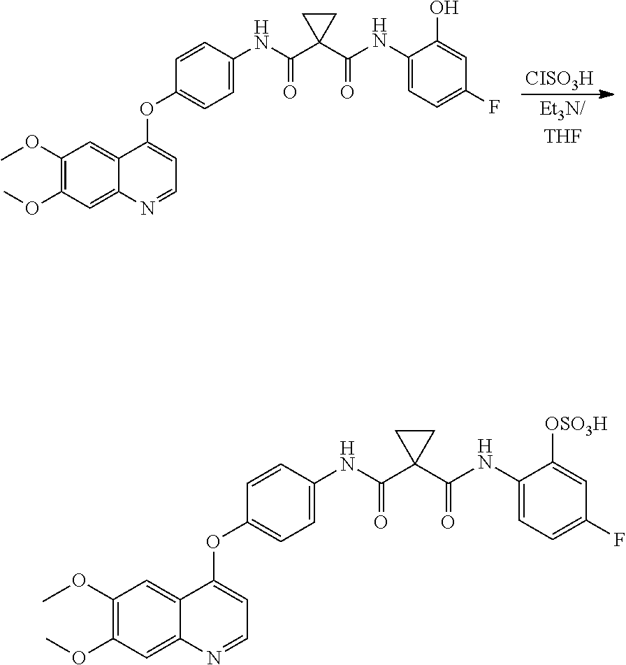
C1=CC(NC(C2(C(=O)NC3=CC=C(F)C=C3[OSO3H])CC2)=O)=CC=C1OC1=CC=NC2=CC(OC)=C(OC)C=C21.C1=CC(NC(C2(C(=O)NC3=CC=C(F)C=C3O)CC2)=O)=CC=C1OC1=CC=NC2=CC(OC)=C(OC)C=C21.[CISO3H]
